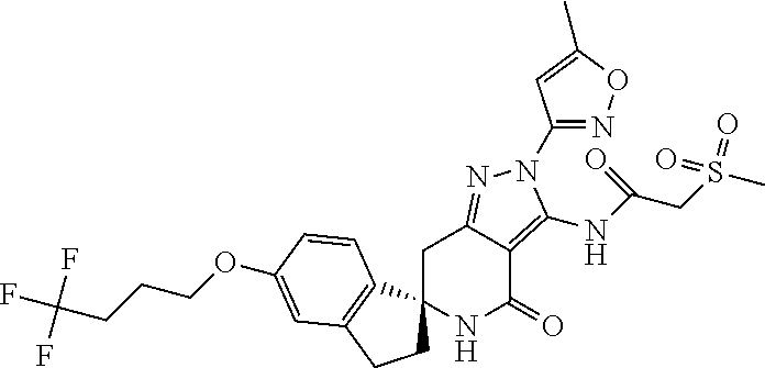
C1C2=NN(C3=NOC(C)=C3)C(NC(CS(C)(=O)=O)=O)=C2C(=O)NC12CCC1=C2C=CC(OCCCC(F)(F)F)=C1
